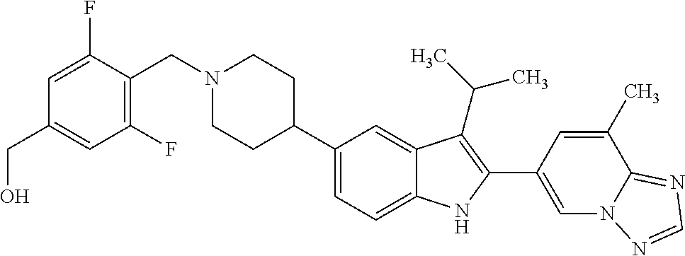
C1(C2CCN(CC3=C(F)C=C(CO)C=C3F)CC2)=CC=C2C(=C1)C(C(C)C)=C(C1=CN3C(=NC=N3)C(C)=C1)N2
